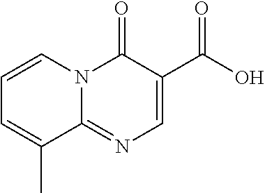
C1=C(C(O)=O)C(=O)N2C(=N1)C(C)=CC=C2
